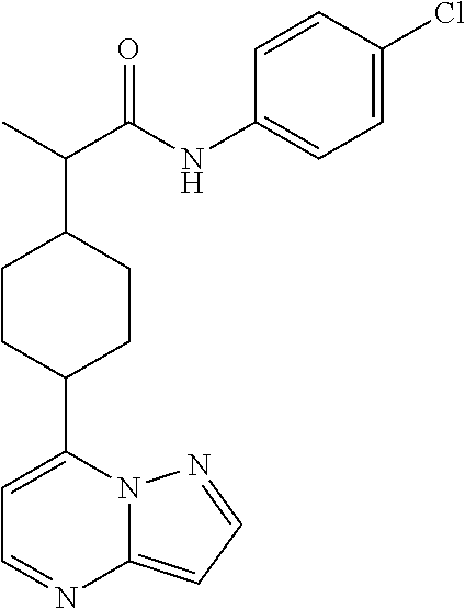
C1CC(C2=CC=NC3=CC=NN23)CCC1C(C(=O)NC1=CC=C(Cl)C=C1)C
